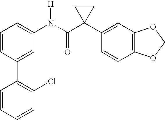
C1=C(C2=C(Cl)C=CC=C2)C=CC=C1N(C(C1(C2=CC3=C(C=C2)OCO3)CC1)=O)[H]
